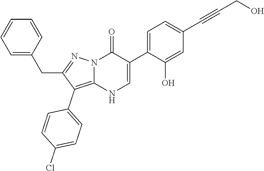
O=C1N2C(=C(C3=CC=C(Cl)C=C3)C(CC3=CC=CC=C3)=N2)NC=C1C1=CC=C(C#CCO)C=C1O
